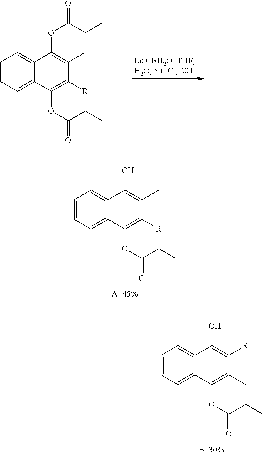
O(C1=C(C)C([R])=C(OC(=O)CC)C2=CC=CC=C12)C(CC)=O.OC1=C(C)C([R])=C(OC(=O)CC)C2=CC=CC=C12.OC1=C([R])C(C)=C(OC(=O)CC)C2=CC=CC=C12
